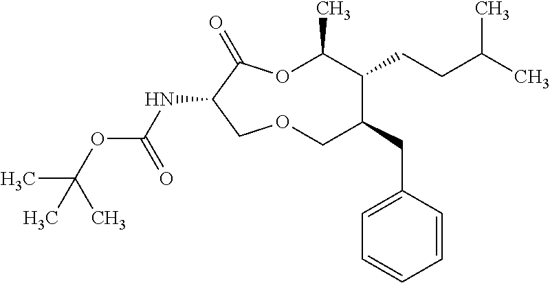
N(C1C(=O)OC(C)C(CCC(C)C)C(CC2=CC=CC=C2)COC1)C(OC(C)(C)C)=O
